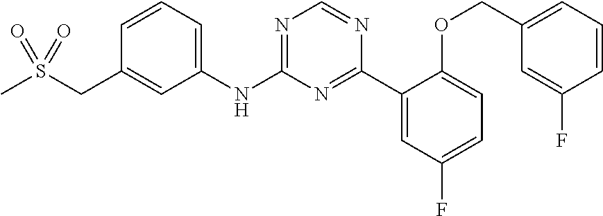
CS(CC1=CC(NC2=NC=NC(C3=CC(F)=CC=C3OCC3=CC=CC(F)=C3)=N2)=CC=C1)(=O)=O
